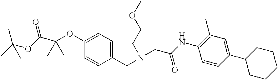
C1=CC(CN(CC(NC2=C(C)C=C(C3CCCCC3)C=C2)=O)CCOC)=CC=C1OC(C(OC(C)(C)C)=O)(C)C
